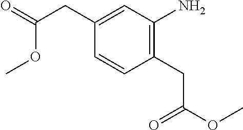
C1=CC(CC(OC)=O)=C(N)C=C1CC(=O)OC
